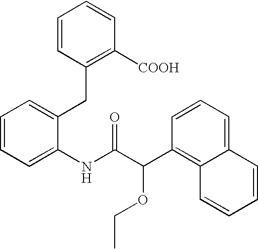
C1=CC=C(NC(C(C2=C3C(=CC=C2)C=CC=C3)OCC)=O)C(CC2=C([COOH])C=CC=C2)=C1
